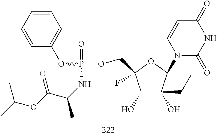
C1(O)C(CC)(O)C(N2C=CC(=O)NC2=O)OC1(F)COP(=O)(OC1=CC=CC=C1)NC(C)C(OC(C)C)=O
